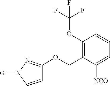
C1(OC(F)(F)F)=C(COC2=NN([G])C=C2)C([NCO])=CC=C1
